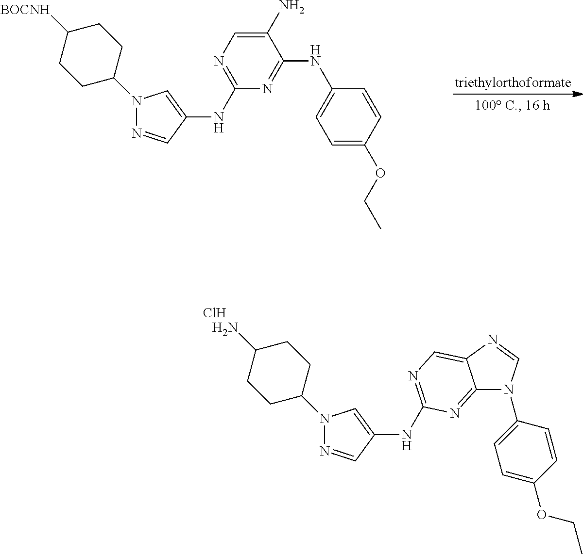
N1(C2CCC(N)CC2)N=CC(NC2=NC=C3C(=N2)N(C2=CC=C(OCC)C=C2)C=N3)=C1.Cl.N1(C2CCC([BOCNH])CC2)N=CC(NC2=NC=C(N)C(NC3=CC=C(OCC)C=C3)=N2)=C1
